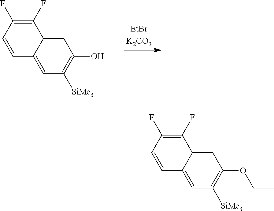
C1(F)=C(F)C=CC2=CC([SiMe3])=C(O)C=C12.C1(F)=C(F)C=CC2=CC([SiMe3])=C(OCC)C=C12
